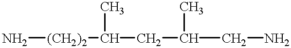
N[(CH2)2]C(C)CC(C)CN
